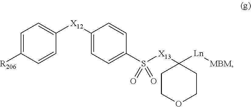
C1=C([R206])C=CC([X12]C2=CC=C(S([X13]C3([Ln][MBM])CCOCC3)(=O)=O)C=C2)=C1
